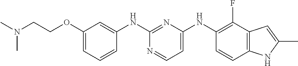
C1(OCCN(C)C)=CC=CC(NC2=NC(NC3=C(F)C4=C(C=C3)NC(C)=C4)=CC=N2)=C1
